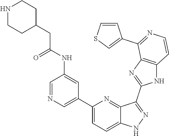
C1(C2=CN=CC(NC(CC3CCNCC3)=O)=C2)=CC=C2C(=N1)C(C1=NC3=C(N1)C=CN=C3C1=CSC=C1)=NN2
